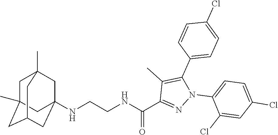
N(CCNC(C1=NN(C2=CC=C(Cl)C=C2Cl)C(C2=CC=C(Cl)C=C2)=C1C)=O)C12CC3(C)CC(C)(CC(C1)C3)C2
